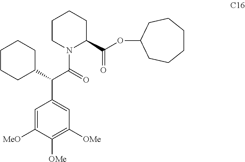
C1CN(C(=O)C(C2=CC([OMe])=C([OMe])C([MeO])=C2)C2CCCCC2)C(C(OC2CCCCCC2)=O)CC1
